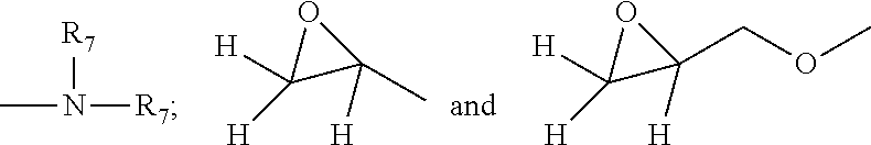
C1([H])([H])C([H])(C)O1.CN([R7])[R7].C1([H])([H])C([H])(COC)O1
